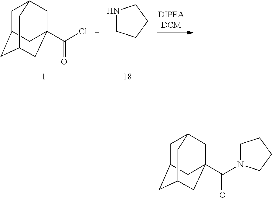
C1C2CC3CC(C(Cl)=O)(CC1C3)C2.C1NCCC1.C1C2CC3CC(C(N4CCCC4)=O)(CC1C3)C2
